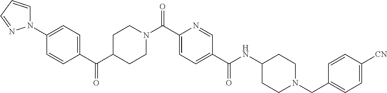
C(C1=CC=C(C(NC2CCN(CC3=CC=C([CN])C=C3)CC2)=O)C=N1)(=O)N1CCC(C(C2=CC=C(N3C=CC=N3)C=C2)=O)CC1
